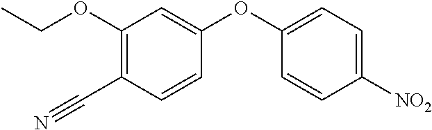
C1(OCC)=C(C#N)C=CC(OC2=CC=C([NO2])C=C2)=C1
